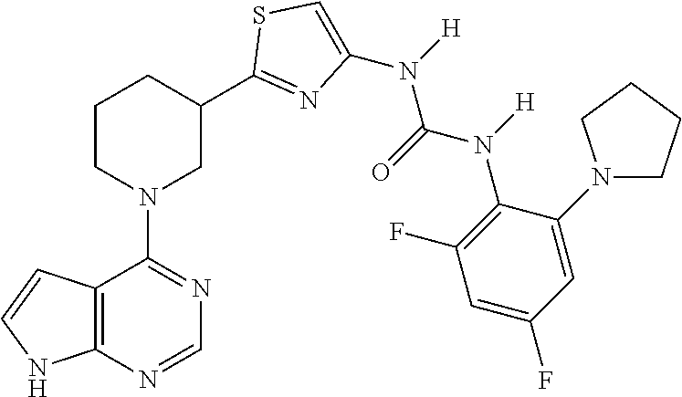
C12=C(N=CN=C1N1CC(C3=NC(N([H])C(=O)N(C4=C(F)C=C(F)C=C4N4CCCC4)[H])=CS3)CCC1)NC=C2
